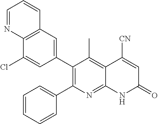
C12=C(C=C(C3=C(C4=CC=CC=C4)N=C4C(=C3C)C([CN])=CC(=O)N4)C=C1Cl)C=CC=N2
